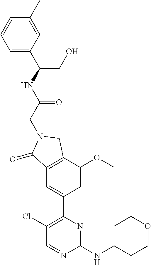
N1(CC(=O)NC(C2=CC=CC(C)=C2)CO)C(=O)C2=C(C1)C(OC)=CC(C1=C(Cl)C=NC(NC3CCOCC3)=N1)=C2
